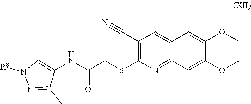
C1(C)=NN([R8])C=C1NC(CSC1=C(C#N)C=C2C(=N1)C=C1C(=C2)OCCO1)=O
